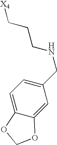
[X4]CCCNCC1=CC=C2C(=C1)OCO2
